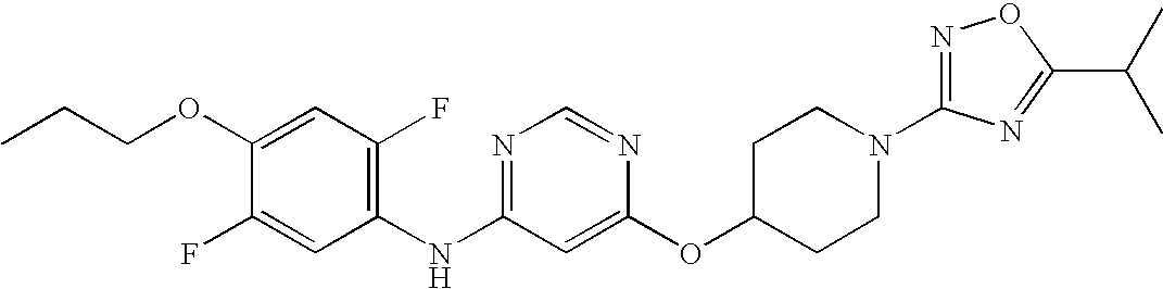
C1(OCCC)=CC(F)=C(NC2=NC=NC(OC3CCN(C4=NOC(C(C)C)=N4)CC3)=C2)C=C1F
